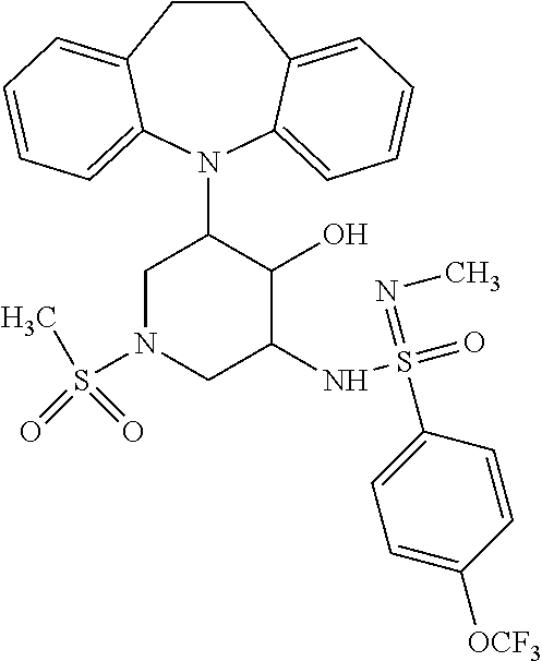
C12=CC=CC=C1N(C1CN(S(=O)(=O)C)CC(NS(=O)(=NC)C3=CC=C([OCF3])C=C3)C1O)C1=CC=CC=C1CC2
